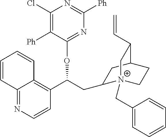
C12=NC=CC(C(CC3[N+]4(CC5=CC=CC=C5)CCC(C3)C(C=C)C4)OC3=NC([Ph])=NC(Cl)=C3[Ph])=C1C=CC=C2
